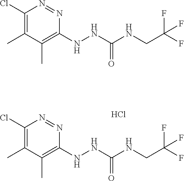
C1(Cl)=C(C)C(C)=C(NNC(NCC(F)(F)F)=O)N=N1.Cl.C1(Cl)=C(C)C(C)=C(NNC(NCC(F)(F)F)=O)N=N1
